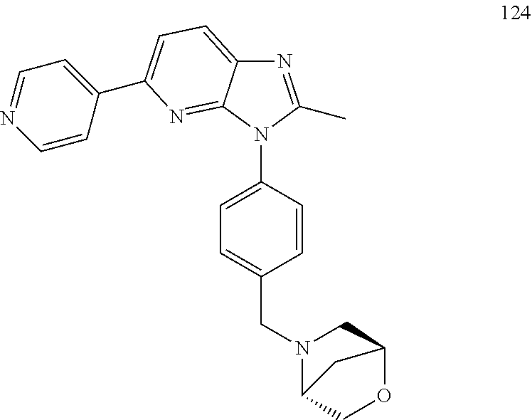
N1=C(C)N(C2=CC=C(CN3C4COC(C3)C4)C=C2)C2=NC(C3=CC=NC=C3)=CC=C12
